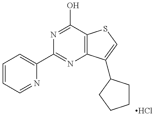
Cl.C1=CC=NC(C2=NC3=C(C(O)=N2)SC=C3C2CCCC2)=C1
